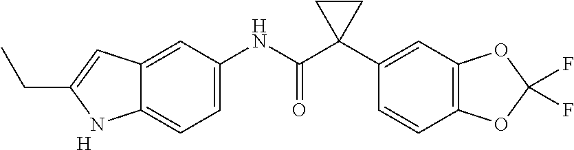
C12=CC(NC(C3(C4=CC5=C(C=C4)OC(F)(F)O5)CC3)=O)=CC=C1NC(CC)=C2.[H]
